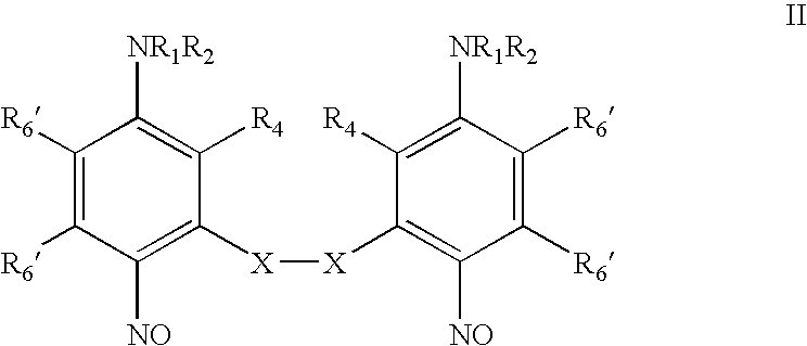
C1([R6])=C([R6])C([NO])=C([X][X]C2=C([NO])C([R6])=C([R6])C([NR1R2])=C2[R4])C([R4])=C1[NR1R2]
